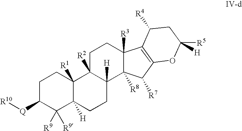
C1C([Q][R10])C([R9])([R9])C2([H])C([R1])(C1)C1([R2])C([H])(CC2)C2([R8])C([R3])(CC1)C1=C(C2[R7])OC([R5])([H])CC1[R4]
